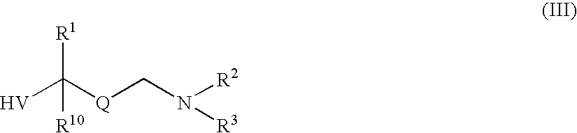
[V]C([Q]CN([R2])[R3])([R1])[R10]
